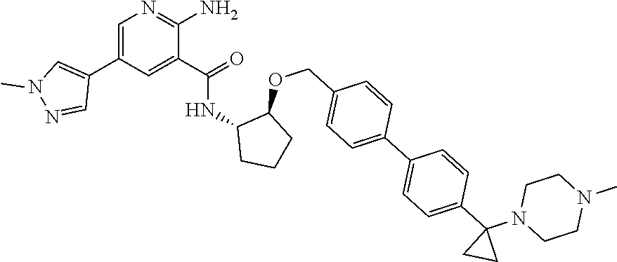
C1=C(C2=CN(C)N=C2)C=C(C(=O)NC2CCCC2OCC2=CC=C(C3=CC=C(C4(N5CCN(C)CC5)CC4)C=C3)C=C2)C(N)=N1
